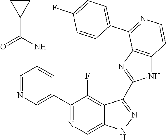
C1=NC=C(C2=NC=C3C(=C2F)C(C2=NC4=C(N2)C=CN=C4C2=CC=C(F)C=C2)=NN3)C=C1NC(C1CC1)=O
